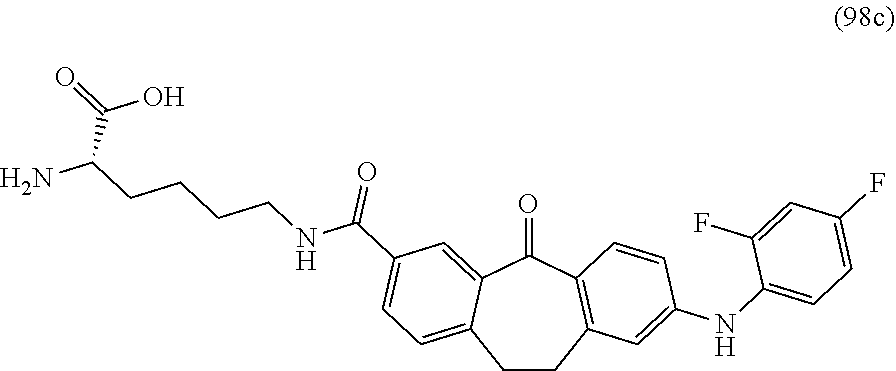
C1CC2=C(C(=O)C3=CC(C(NCCCCC(N)C(=O)O)=O)=CC=C13)C=CC(NC1=CC=C(F)C=C1F)=C2
